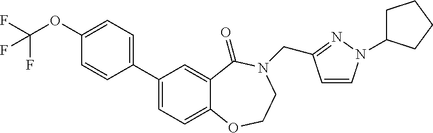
C1(C2=CC=C3C(=C2)C(=O)N(CC2=NN(C4CCCC4)C=C2)CCO3)=CC=C(OC(F)(F)F)C=C1
